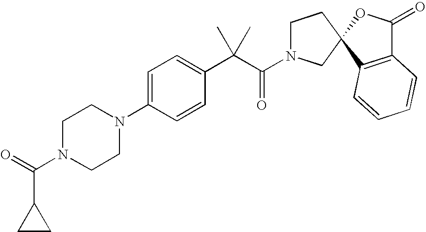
C1N(C(=O)C2CC2)CCN(C2=CC=C(C(C(=O)N3CCC4(C3)C3=C(C(=O)O4)C=CC=C3)(C)C)C=C2)C1
